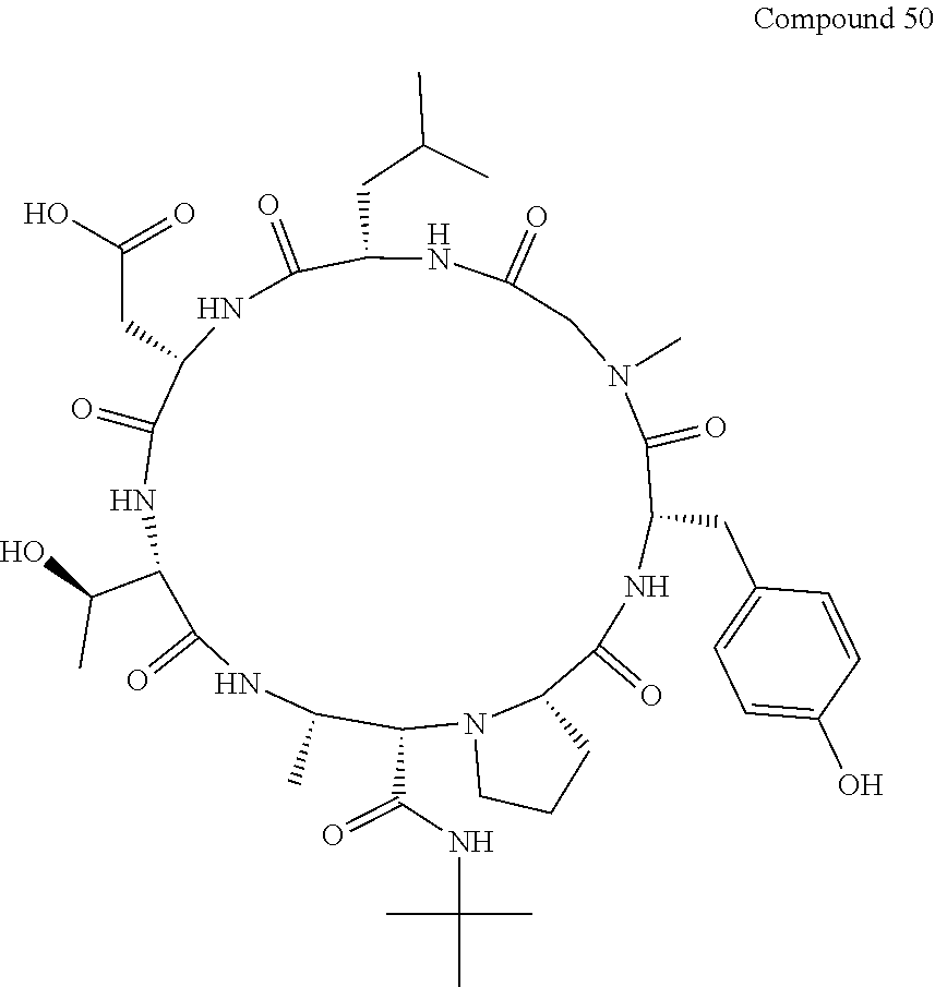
N12C(C(=O)NC(CC3=CC=C(O)C=C3)C(=O)N(C)CC(=O)NC(CC(C)C)C(=O)NC(CC(=O)O)C(=O)NC(C(C)O)C(=O)NC(C)C1C(=O)NC(C)(C)C)CCC2
